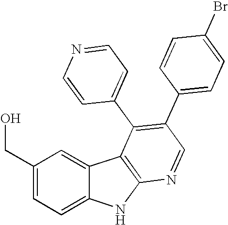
C1(CO)=CC=C2C(=C1)C1=C(N2)N=CC(C2=CC=C(Br)C=C2)=C1C1=CC=NC=C1
